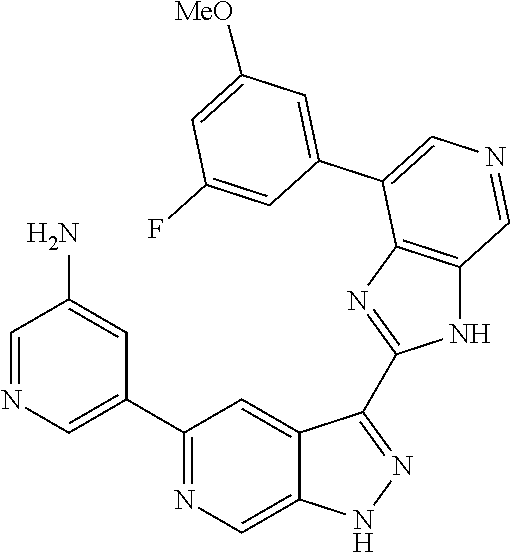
C1(C2=CN=CC(N)=C2)=NC=C2C(=C1)C(C1=NC3=C(N1)C=NC=C3C1=CC([MeO])=CC(F)=C1)=NN2
